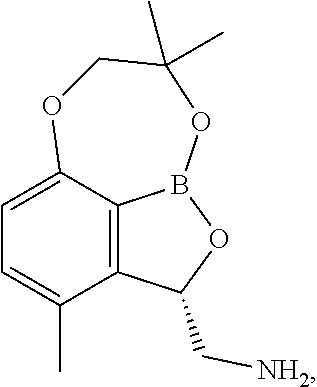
O1CC(C)(C)OB2OC(C[NH2])C3=C2C1=CC=C3C
